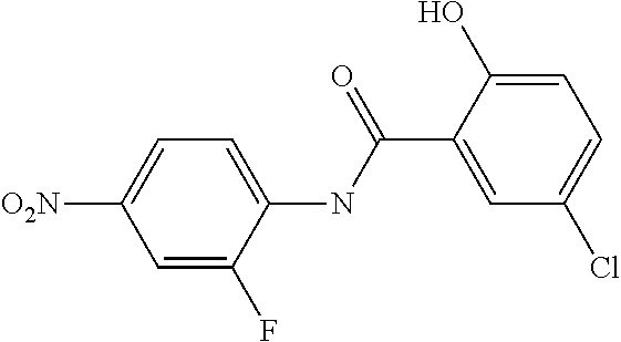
C1=C(F)C(NC(C2=CC(Cl)=CC=C2O)=O)=CC=C1[O2N]
